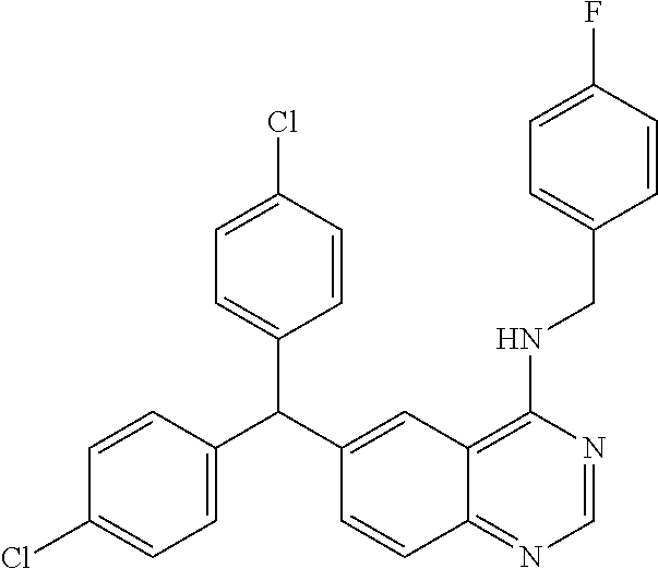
C1=CC(C(C2=CC3=C(NCC4=CC=C(F)C=C4)N=CN=C3C=C2)C2=CC=C(Cl)C=C2)=CC=C1Cl
